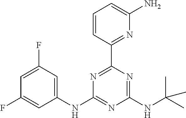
C1=C(F)C=C(NC2=NC(NC(C)(C)C)=NC(C3=NC(N)=CC=C3)=N2)C=C1F
